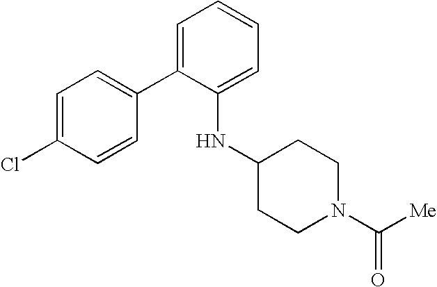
C1=C(Cl)C=CC(C2=CC=CC=C2NC2CCN(C(=O)[Me])CC2)=C1
